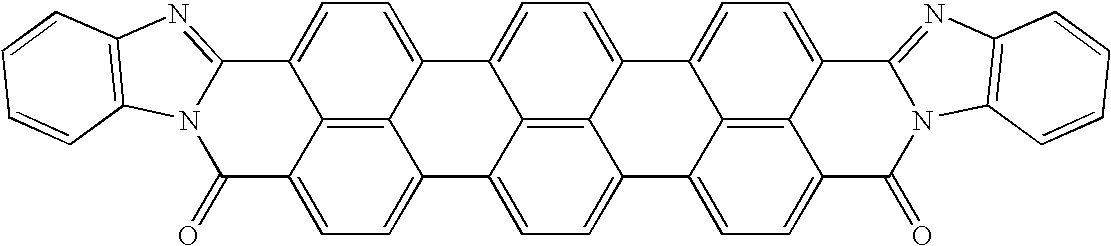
C12=CC=C3C4=C1C(=CC=C4C1=CC=C4C5=C1C3=CC=C5C1=CC=C3C5=C1C4=CC=C5C1=NC4=C(N1C3=O)C=CC=C4)C1=NC3=C(N1C2=O)C=CC=C3
